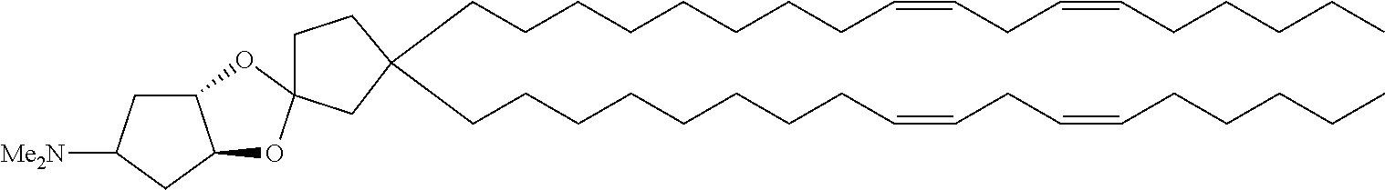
C1CC(CCCCCCCCC=CCC=CCCCCC)(CCCCCCCCC=CCC=CCCCCC)CC12OC1C(CC([Me2N])C1)O2
